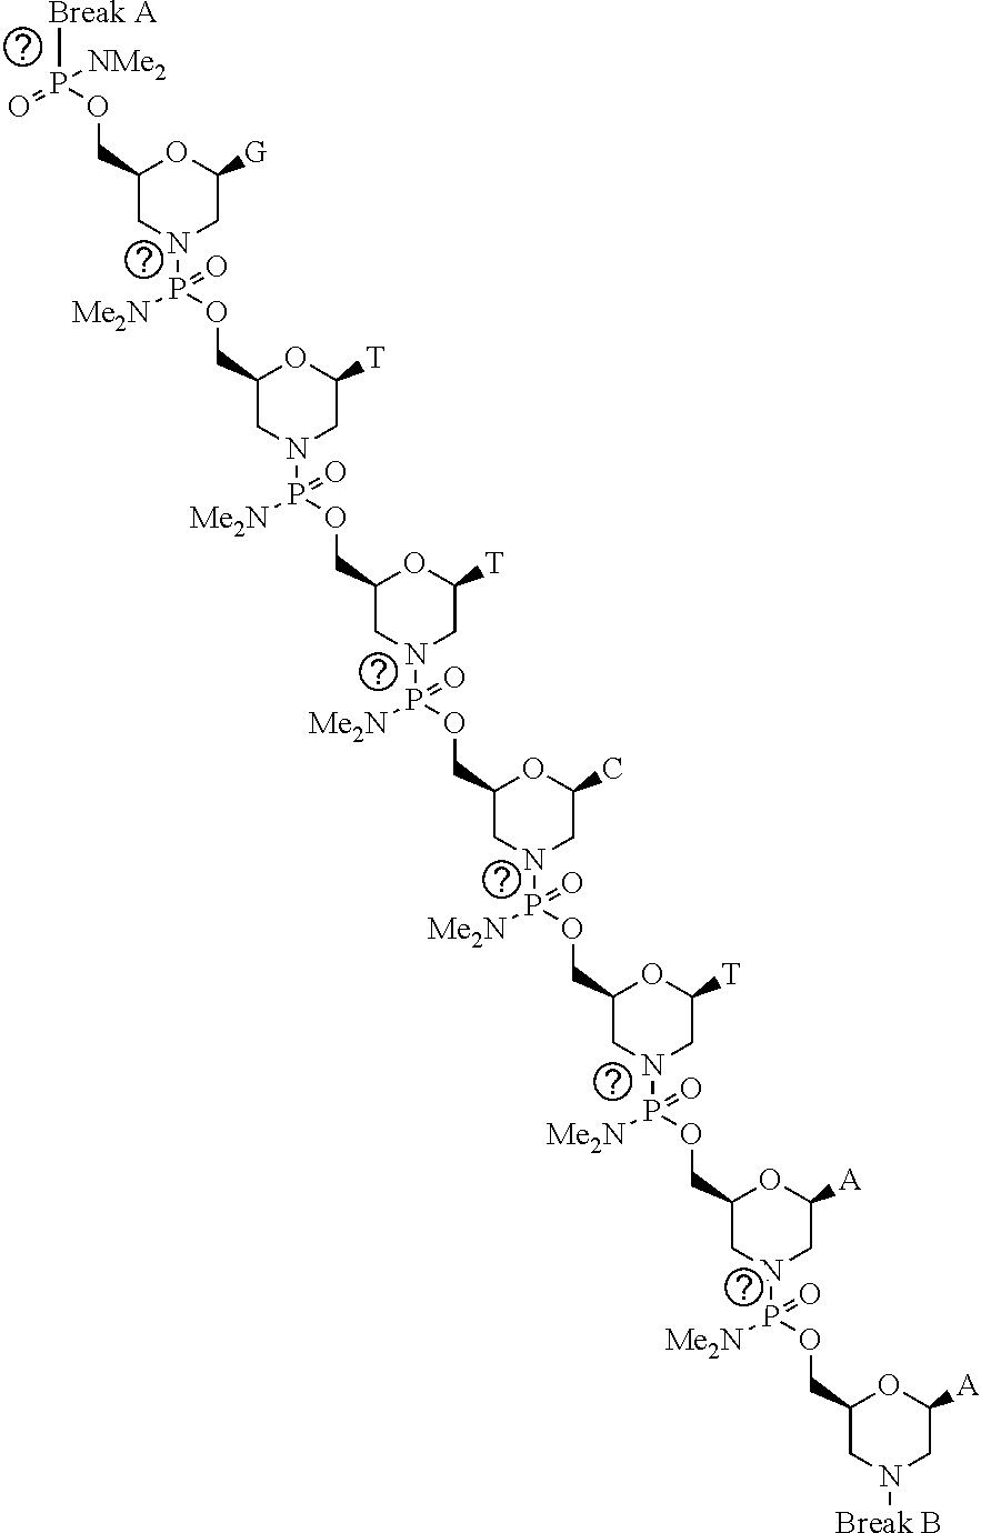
[Break A]P(OCC1CN(P(OCC2CN(P(OCC3CN(P(OCC4CN(P(OCC5CN(P(OCC6CN(P(OCC7CN([Break B])CC([A])O7)([Me2N])=O)CC([A])O6)([Me2N])=O)CC([T])O5)([Me2N])=O)CC(C)O4)([Me2N])=O)CC([T])O3)([Me2N])=O)CC([T])O2)([Me2N])=O)CC([G])O1)(=O)[NMe2]
